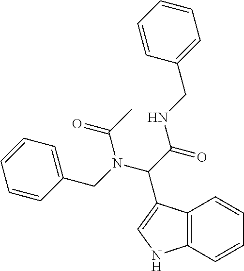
C12=C(NC=C1C(C(NCC1=CC=CC=C1)=O)N(C(=O)C)CC1=CC=CC=C1)C=CC=C2
